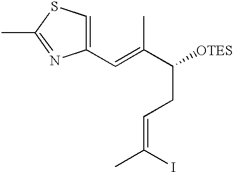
CC1=NC(C=C(C(CC=C(C)I)[OTES])C)=CS1
